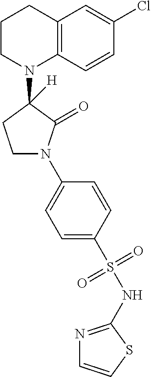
C12=C(C=CC(Cl)=C1)N(C1([H])CCN(C3=CC=C(S(NC4=NC=CS4)(=O)=O)C=C3)C1=O)CCC2
